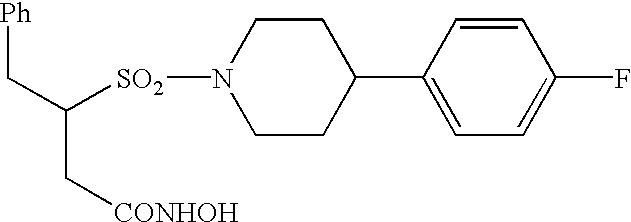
C1CN([SO2]C(C[Ph])C[CONHOH])CCC1C1=CC=C(F)C=C1
